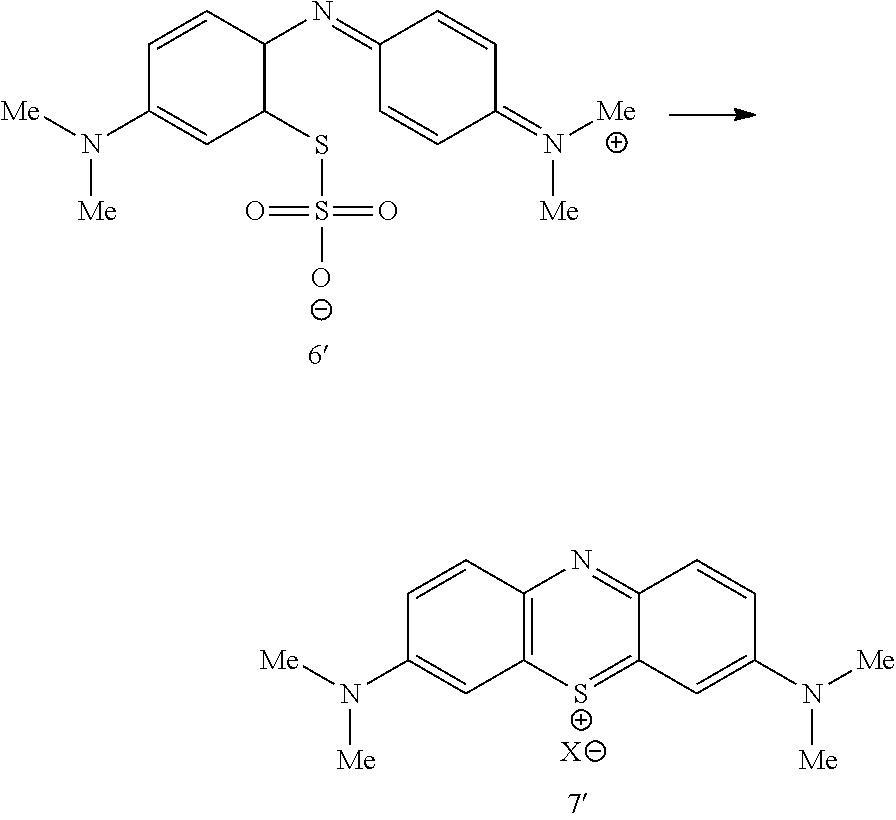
C1=CC(N=C2C=CC(=N([Me])[Me])C=C2)C(SS([O-])(=O)=O)C=C1N([Me])[Me].C1=CC2=C(C=C1N([Me])[Me])[S+]=C1C(=N2)C=CC(N([Me])[Me])=C1.[X]
